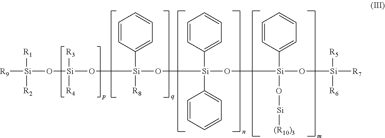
[R9][Si]([R1])([R2])O[Si]([R3])([R4])O[Si](C1=CC=CC=C1)([R8])O[Si](O[Si](O[Si]([R5])([R6])[R7])(C1=CC=CC=C1)O[Si][(R10)3])(C1=CC=CC=C1)C1=CC=CC=C1
